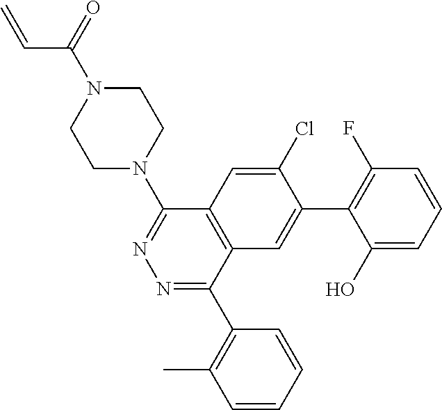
C1(Cl)=CC2=C(C=C1C1=C(F)C=CC=C1O)C(C1=C(C)C=CC=C1)=NN=C2N1CCN(C(=O)C=C)CC1
